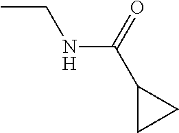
CCNC(C1CC1)=O
